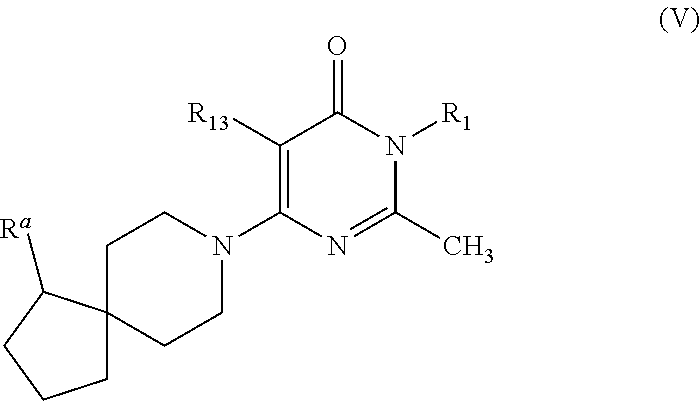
C1([R13])=C(N2CCC3(CC2)CCCC3[Ra])N=C(C)N([R1])C1=O
